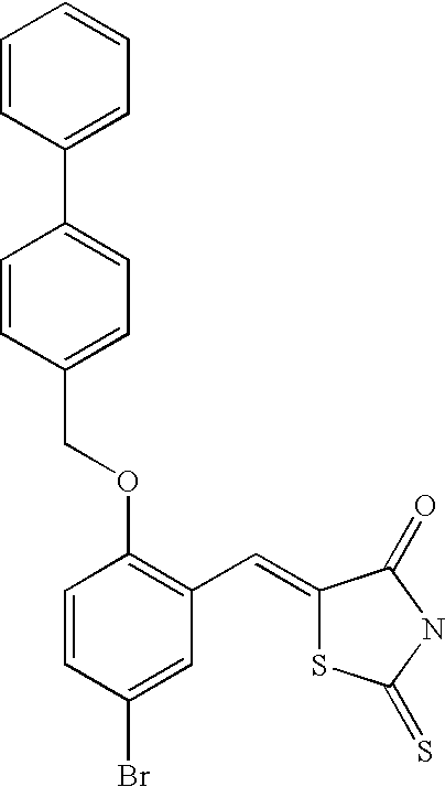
C(OC1=C(C=C2SC(=S)NC2=O)C=C(Br)C=C1)C1=CC=C(C2=CC=CC=C2)C=C1
